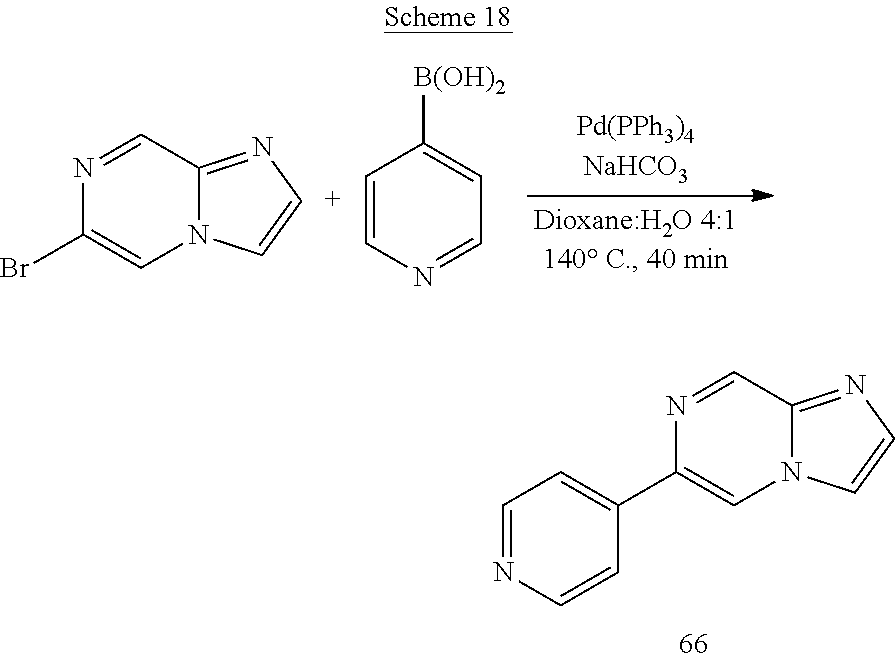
N1=CC2=NC=CN2C=C1C1=CC=NC=C1.N1=CC2=N[C+]=CN2C=C1Br.C1=CN=CC=C1[B(OH)2]
